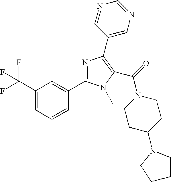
C(C1=CC=CC(C2=NC(C3=CN=CN=C3)=C(C(N3CCC(N4CCCC4)CC3)=O)N2C)=C1)(F)(F)F
